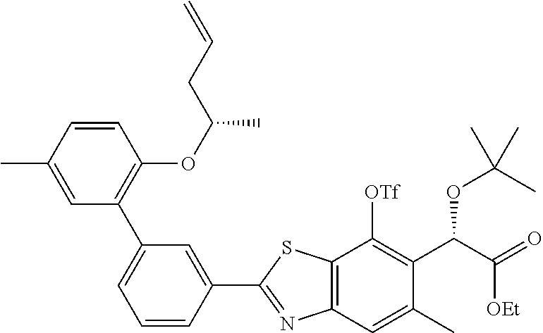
C12=C(SC(C3=CC(C4=C(OC(CC=C)C)C=CC(C)=C4)=CC=C3)=N1)C([OTf])=C(C(C(=O)[OEt])OC(C)(C)C)C(C)=C2
